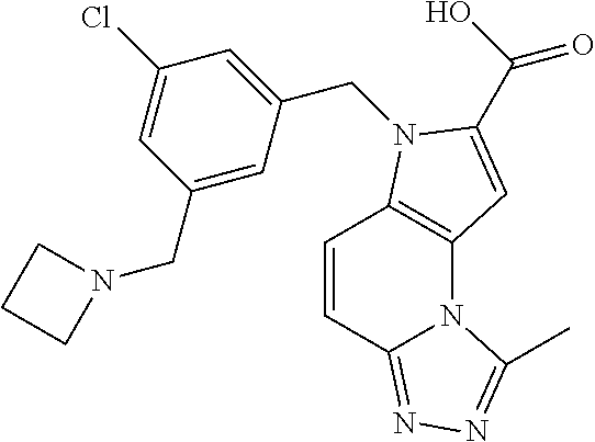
C1(CN2CCC2)=CC(CN2C3=C(N4C(=NN=C4C)C=C3)C=C2C(O)=O)=CC(Cl)=C1
